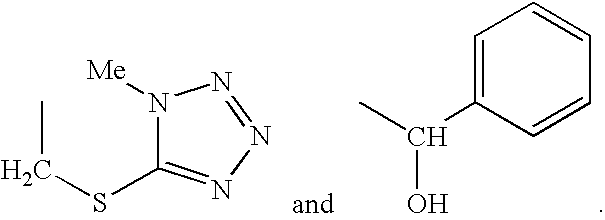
C1=C(C(C)O)C=CC=C1.N1([Me])C(SCC)=NN=N1
